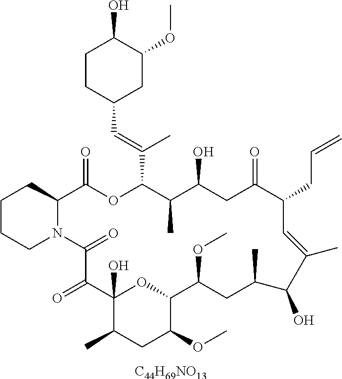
[C44H69NO13].C1CCN2C(C1)C(=O)OC(C(=CC1CC(OC)C(O)CC1)C)C(C)C(O)CC(=O)C(CC=C)C=C(C)C(O)C(C)CC(OC)C1OC(O)(C(=O)C2=O)C(C)CC1OC
